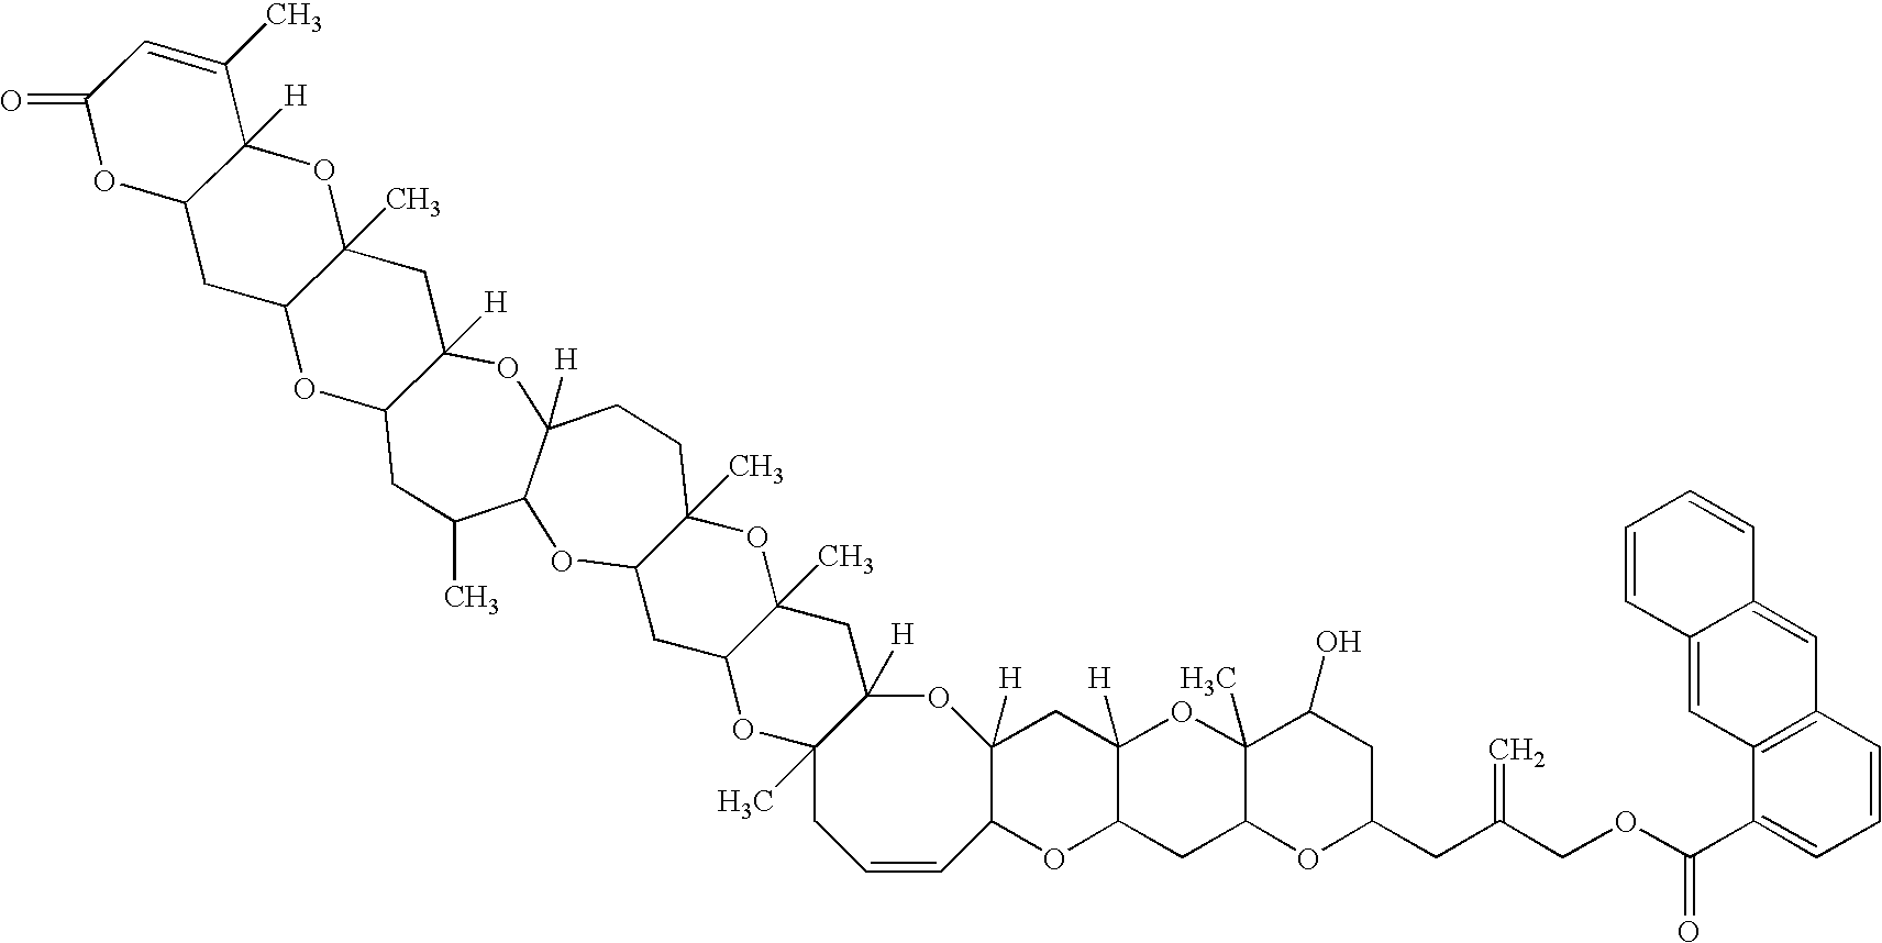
C12([H])OC3([H])CCC4(C)OC5(C)CC6([H])OC7([H])CC8([H])C(OC7C=CCC6(C)OC5CC4OC3C(C)CC1OC1C(C)(C2)OC2([H])C(C1)OC(=O)C=C2C)CC1C(C)(O8)C(O)CC(CC(COC(C2=CC=CC3=C2C=C2C(=C3)C=CC=C2)=O)=C)O1
